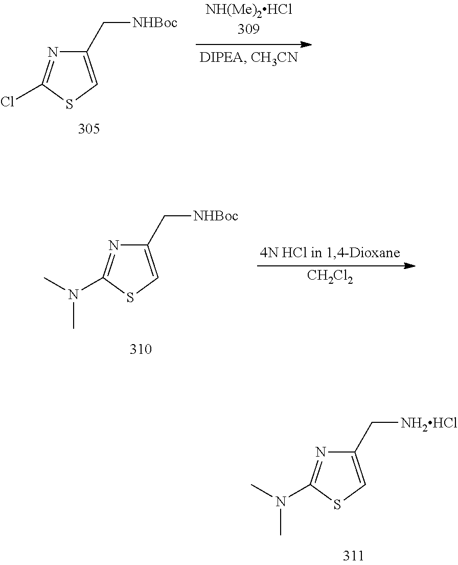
C1(C[NHBoc])=CSC(Cl)=N1.[CH2Cl2].C1(C[NHBoc])=CSC(N(C)C)=N1.C1(C[NH2HCl])=CSC(N(C)C)=N1
